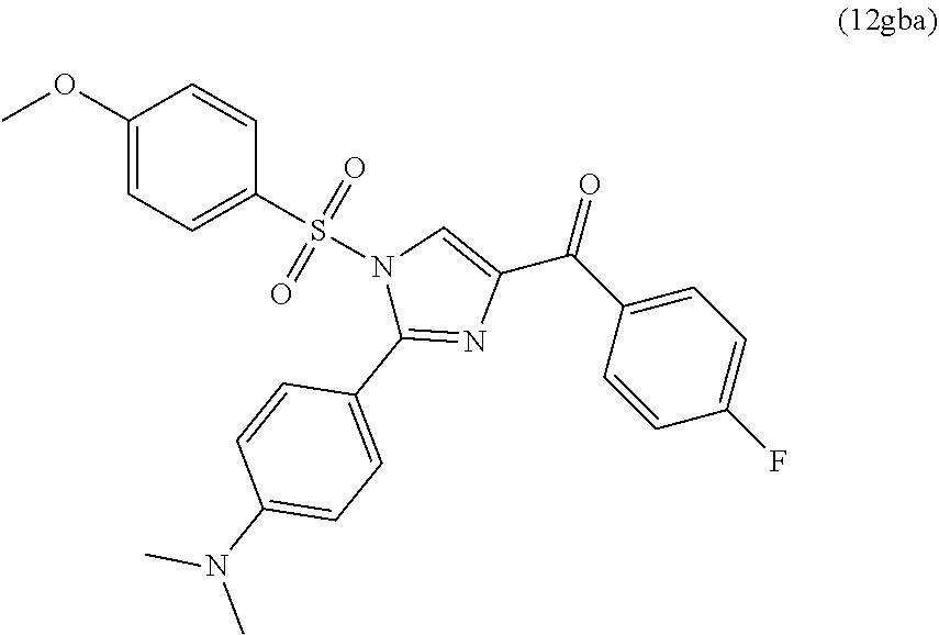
C1(C(C2=CN(S(=O)(=O)C3=CC=C(OC)C=C3)C(C3=CC=C(N(C)C)C=C3)=N2)=O)=CC=C(F)C=C1
